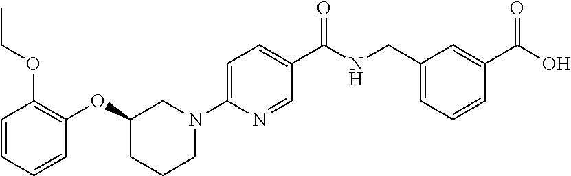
C1=CC=CC(OC2CCCN(C3=CC=C(C(NCC4=CC=CC(C(O)=O)=C4)=O)C=N3)C2)=C1OCC
